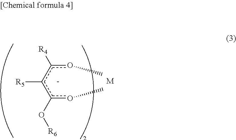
o(c(c(c(oC)O[R6])[R5])[R4])C.[M]
